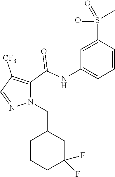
C1(S(=O)(C)=O)=CC(NC(C2=C([CF3])C=NN2CC2CCCC(F)(F)C2)=O)=CC=C1
